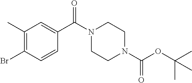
C1(C)=C(Br)C=CC(C(N2CCN(C(OC(C)(C)C)=O)CC2)=O)=C1
